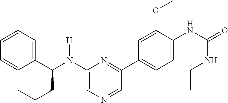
C1=CC=C(C(N(C2=CN=CC(C3=CC=C(NC(NCC)=O)C(OC)=C3)=N2)[H])CCC)C=C1
